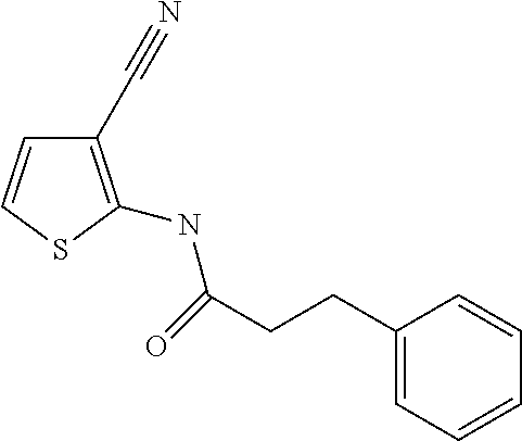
C1(C#N)=C(NC(=O)CCC2=CC=CC=C2)SC=C1
